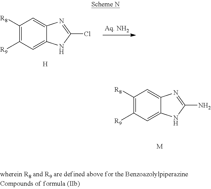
C1([R8])=C([R9])C=C2C(=C1)N=C(N)N2.[M].C1([R8])=C([R9])C=C2C(=C1)N=C(Cl)N2.[H]
